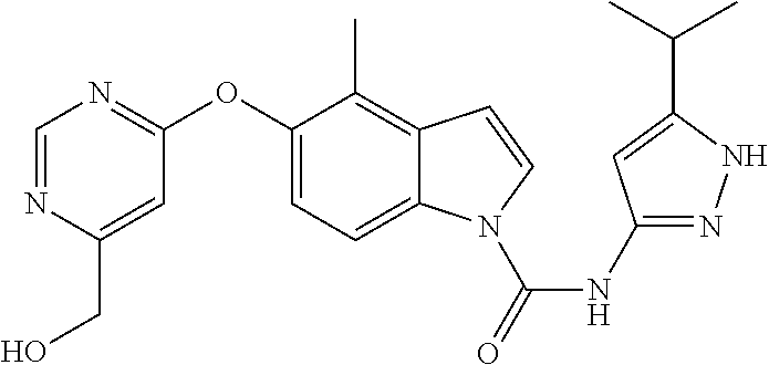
C1(NC(N2C3=CC=C(OC4=NC=NC(CO)=C4)C(C)=C3C=C2)=O)=NNC(C(C)C)=C1
